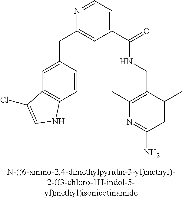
C1(C(NCC2=C(C)N=C(N)C=C2C)=O)=CC=NC(CC2=CC3=C(C=C2)NC=C3Cl)=C1
